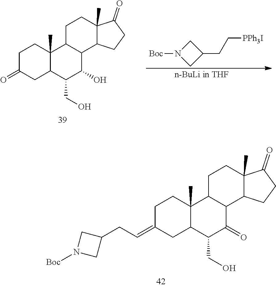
C1CC2(C)C(CC1=O)C(CO)C(O)C1C2CCC2(C)C1CCC2=O.N1([Boc])CC(CC[PPh3I])C1.C1CC2(C)C(CC1=CCC1CN([Boc])C1)C(CO)C(=O)C1C2CCC2(C)C1CCC2=O
